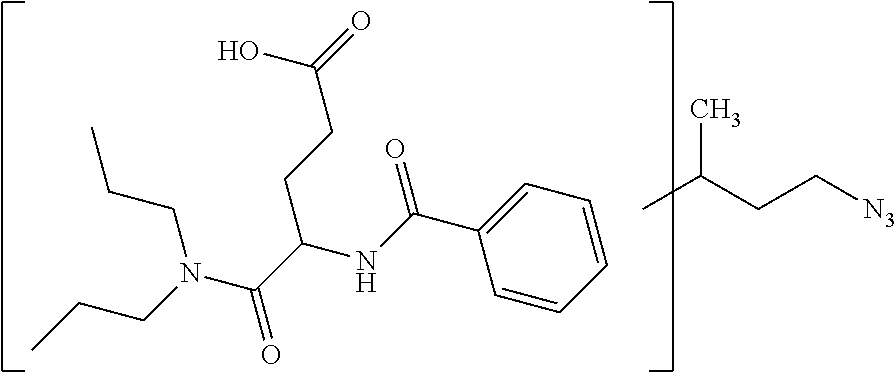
C1=CC=CC=C1C(NC(C(=O)N(CCC)CCC)CCC(=O)O)=O.CC(CC[N3])C
